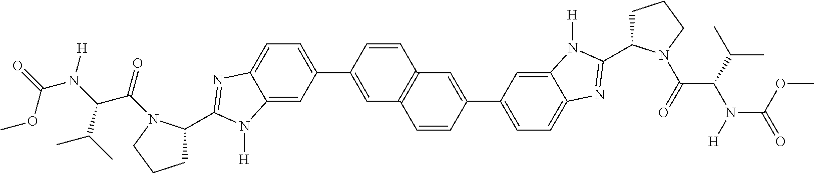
C12=CC(C3=CC4=C(C=C3)C=C(C3=CC=C5C(=C3)N([H])C(C3CCCN3C(=O)C(C(C)C)N([H])C(OC)=O)=N5)C=C4)=CC=C1N=C(C1CCCN1C(=O)C(N([H])C(=O)OC)C(C)C)N2[H]
